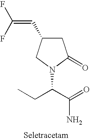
C1C(C=C(F)F)CN(C(CC)C(=O)N)C1=O
